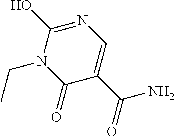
C1(C(=O)N)=CN=C(O)N(CC)C1=O
